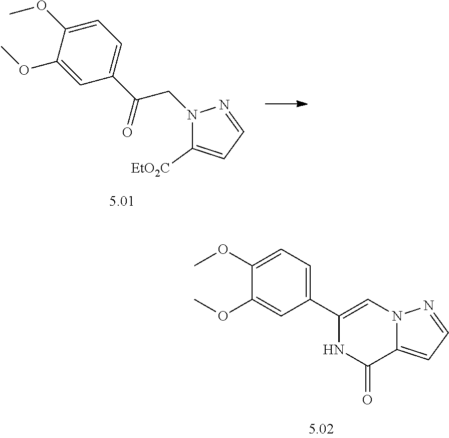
C1(C2=CC=C(OC)C(OC)=C2)=CN2C(=CC=N2)C(=O)N1.C1(OC)=CC=C(C(CN2C([EtO2C])=CC=N2)=O)C=C1OC
